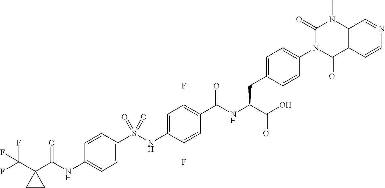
C1=C(S(NC2=CC(F)=C(C(NC(C(O)=O)CC3=CC=C(N4C(=O)C5=C(N(C)C4=O)C=NC=C5)C=C3)=O)C=C2F)(=O)=O)C=CC(NC(C2(C(F)(F)F)CC2)=O)=C1
